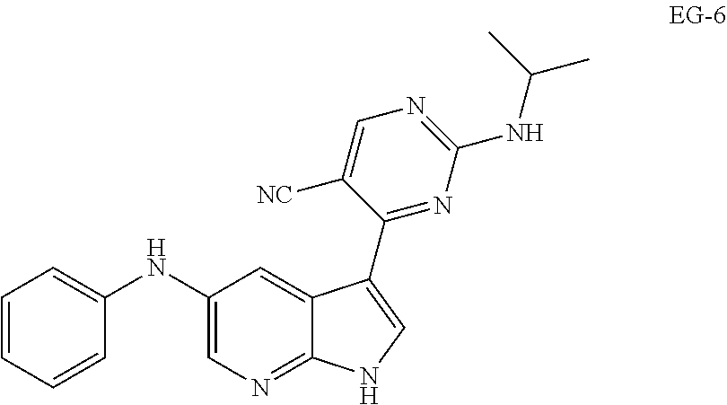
C1=CC=CC(NC2=CN=C3C(=C2)C(C2=NC(NC(C)C)=NC=C2[NC])=CN3)=C1
